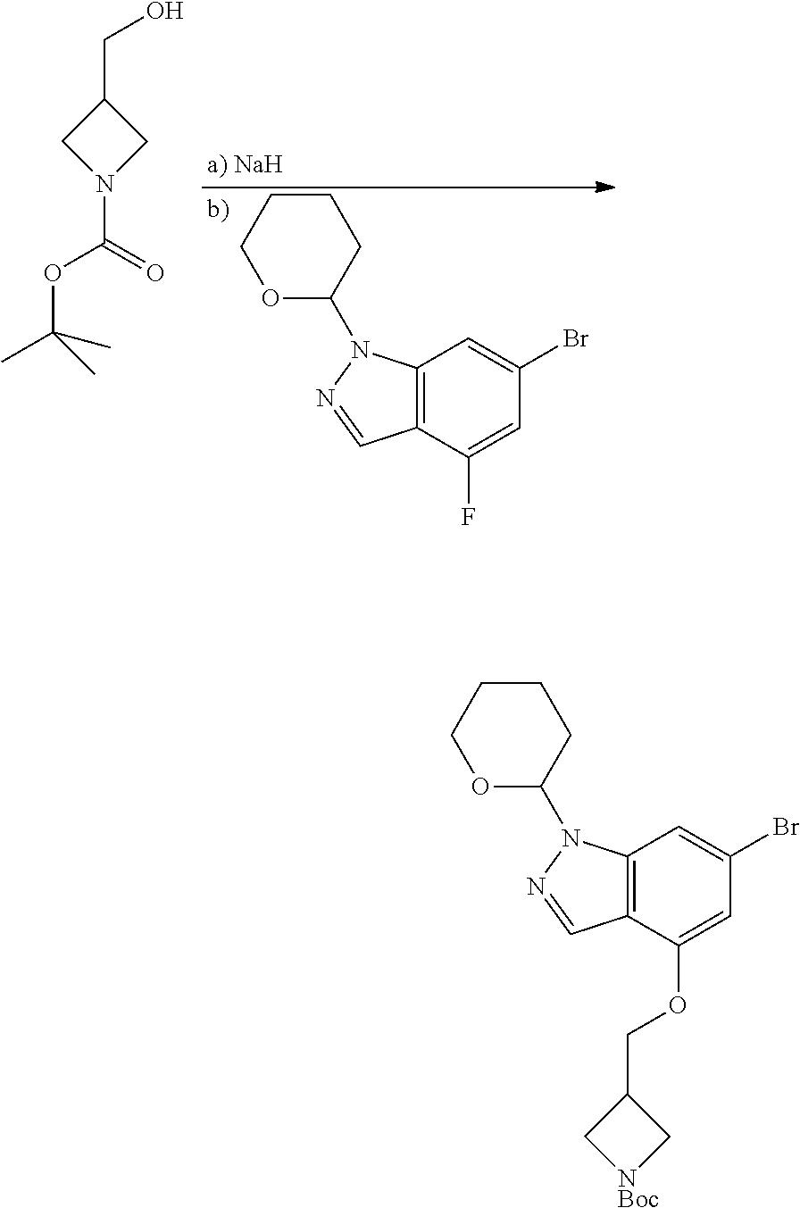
C12=C(C(F)=CC(Br)=C1)C=NN2C1CCCCO1.C1(CO)CN(C(OC(C)(C)C)=O)C1.C12=C(C(OCC3C[NBoc]C3)=CC(Br)=C1)C=NN2C1CCCCO1
